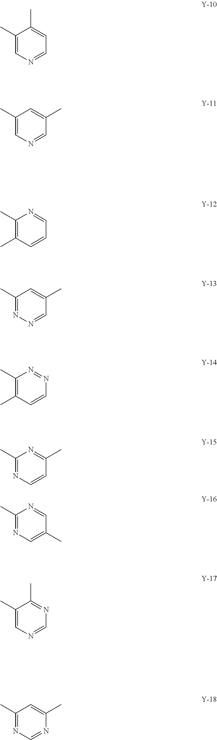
C1(C)=CN=CC=C1C.C1(C)=CN=CC(C)=C1.C1(C)=C(C)C=CC=N1.C1(C)=NN=CC(C)=C1.C1(C)=C(C)C=CN=N1.C1(C)=NC=CC(C)=N1.C1(C)=NC=C(C)C=N1.C1(C)=CN=CN=C1C.C1(C)=NC=NC(C)=C1
